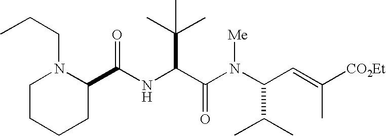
C(NC(C(N(C(C=C([CO2Et])C)C(C)C)[Me])=O)C(C)(C)C)(C1N(CCC)CCCC1)=O
